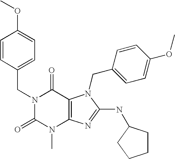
N1(CC2=CC=C(OC)C=C2)C(=O)N(C)C2=C(C1=O)N(CC1=CC=C(OC)C=C1)C(NC1CCCC1)=N2
